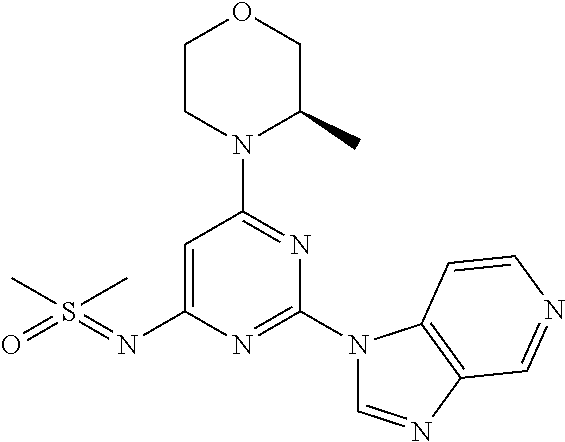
O1CCN(C2=NC(N3C=NC4=C3C=CN=C4)=NC(N=S(=O)(C)C)=C2)C(C)C1
